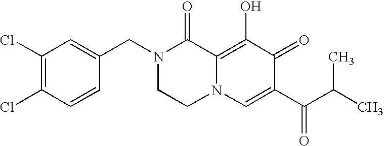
C1(Cl)=C(Cl)C=CC(CN2CCN3C(=C(O)C(=O)C(C(=O)C(C)C)=C3)C2=O)=C1
